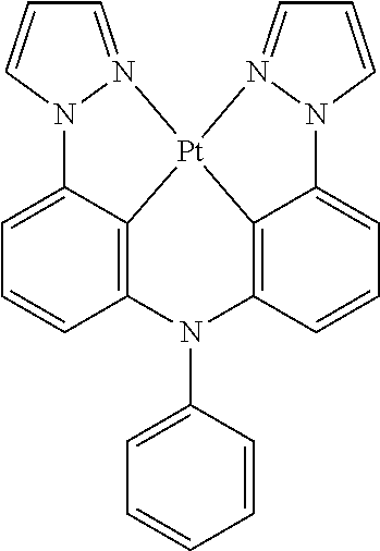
C1=N2N(C=C1)C1=CC=CC3=C1[Pt]21N2=CC=CN2C2=CC=CC(=C21)N3C1=CC=CC=C1
